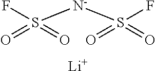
FS([N-]S(=O)(=O)F)(=O)=O.[Li]
